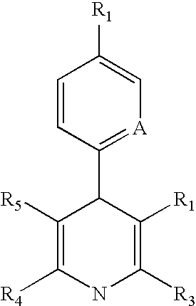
C1=CC(C2C([R5])=C([R4])NC([R3])=C2[R1])=[A]C=C1[R1]
